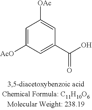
C1=C([AcO])C=C(C(O)=O)C=C1[OAc]
